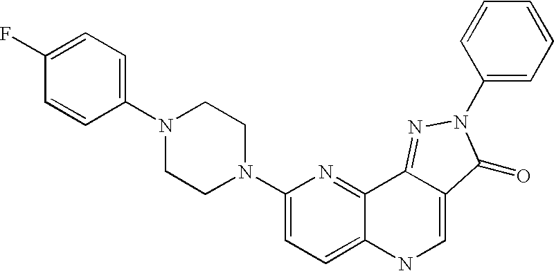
N1(C2=CC=C(F)C=C2)CCN(C2=CC=C3C(=N2)C2=NN(C4=CC=CC=C4)C(=O)C2=CN3)CC1
